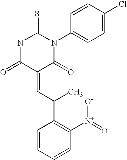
N1C(=O)C(=CC(C)C2=C([N+]([O-])=O)C=CC=C2)C(=O)N(C2=CC=C(Cl)C=C2)C1=S
